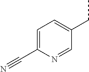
C1=C(C#N)N=CC(CC)=C1
